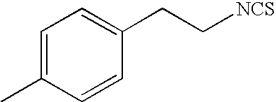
C1=C(C)C=CC(CC[NCS])=C1
